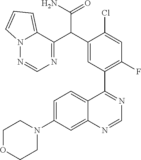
C12=CC(N3CCOCC3)=CC=C1C(C1=C(F)C=C(Cl)C(C(C3=NC=NN4C3=CC=C4)C(N)=O)=C1)=NC=N2
